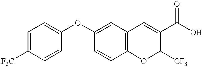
C1=CC2=C(C=C1OC1=CC=C([F3C])C=C1)C=C(C(O)=O)C([CF3])O2
